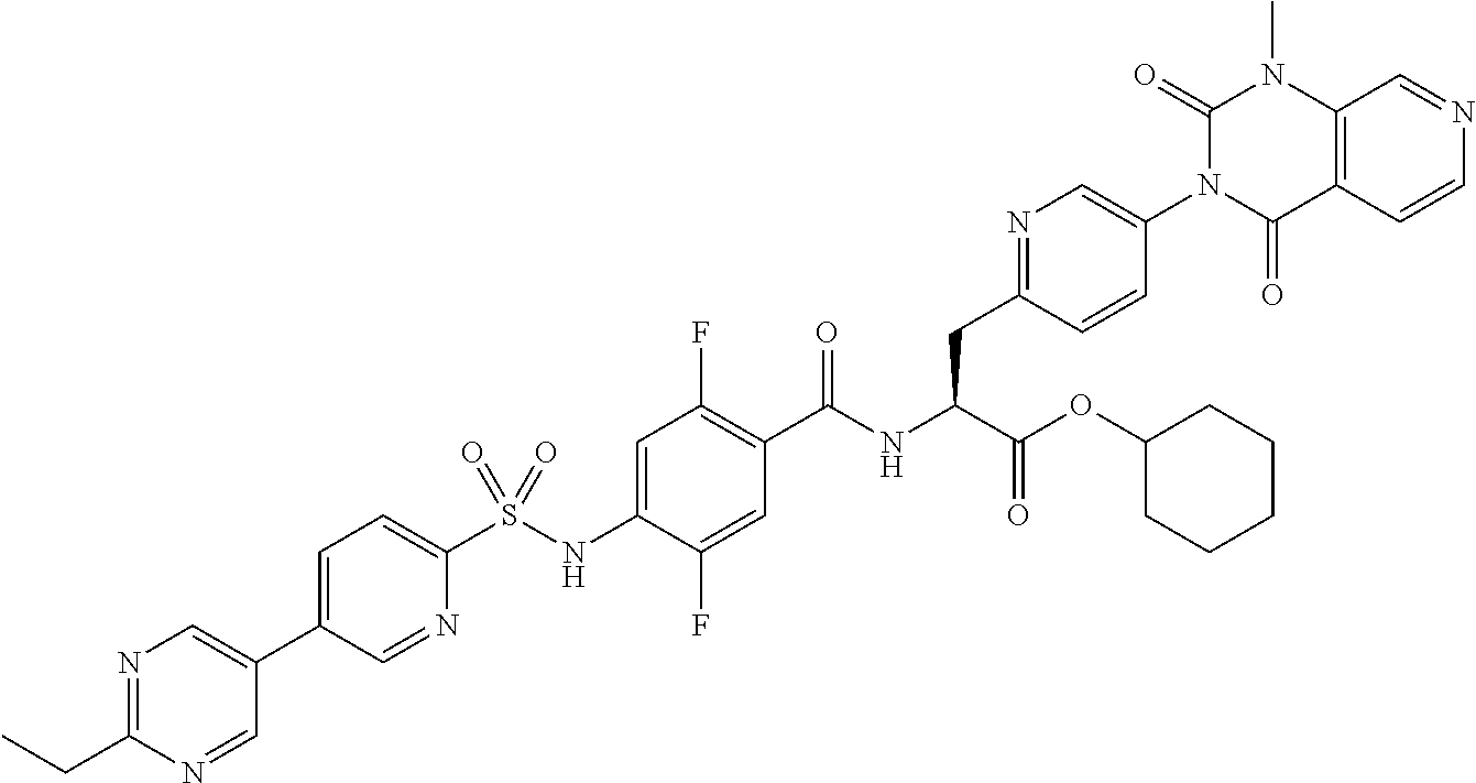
C1=C(C2=CN=C(CC)N=C2)C=NC(S(NC2=CC(F)=C(C(NC(C(OC3CCCCC3)=O)CC3=NC=C(N4C(=O)N(C)C5=C(C4=O)C=CN=C5)C=C3)=O)C=C2F)(=O)=O)=C1
